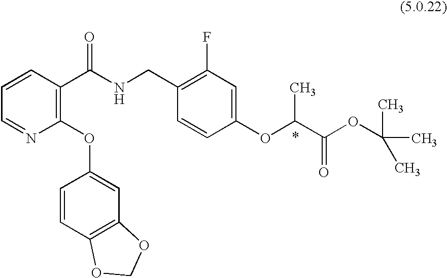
C1=CC(C(NCC2=C(F)C=C(OC(C(OC(C)(C)C)=O)C)C=C2)=O)=C(OC2=CC3=C(C=C2)OCO3)N=C1
